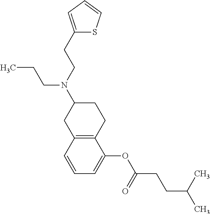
C12=C(C=CC=C1OC(CCC(C)C)=O)CC(N(CCC1=CC=CS1)CCC)CC2
